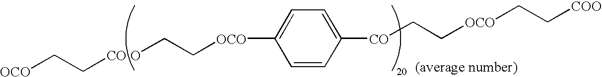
[OCO]CC[CO O]CC[OCO]C1=CC=C([CO]CC[OCO]CC[COO])C=C1
